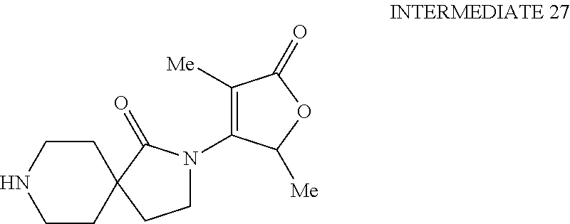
C1CNCCC12CCN(C1=C([Me])C(=O)OC1[Me])C2=O
